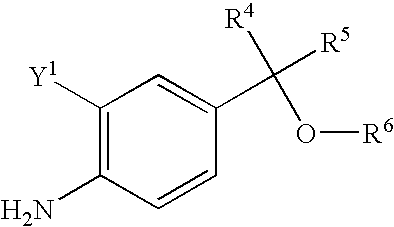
C1([Y1])=C(N)C=CC(C([R5])(O[R6])[R4])=C1
